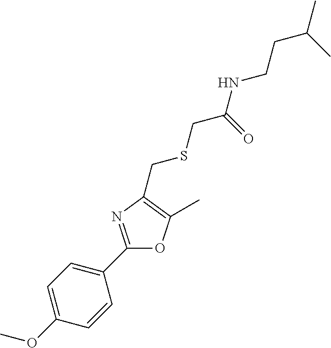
C1(OC)=CC=C(C2=NC(CSCC(NCCC(C)C)=O)=C(C)O2)C=C1
